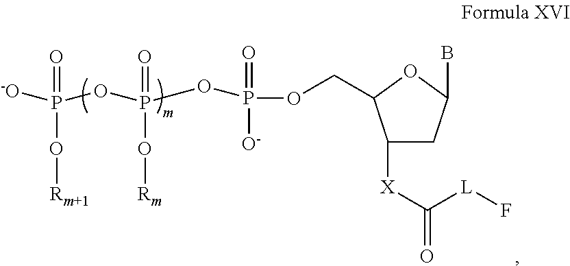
P(=O)(O[Rm+1])(OP(OP(OCC1C([X]C([L]F)=O)CC(B)O1)([O-])=O)(=O)O[Rm])[-O]
